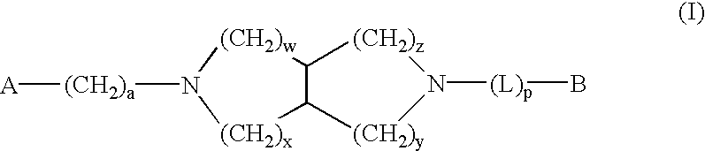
[(CH2)a](N1[(CH2)x]C2C([(CH2)w]1)[(CH2)z]N([(L)p]B)[(CH2)y]2)[A]
